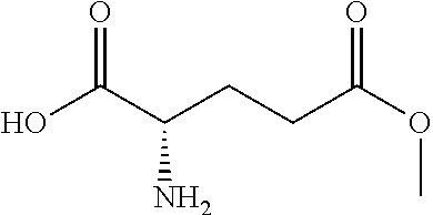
OC(C(CCC(OC)=O)N)=O
